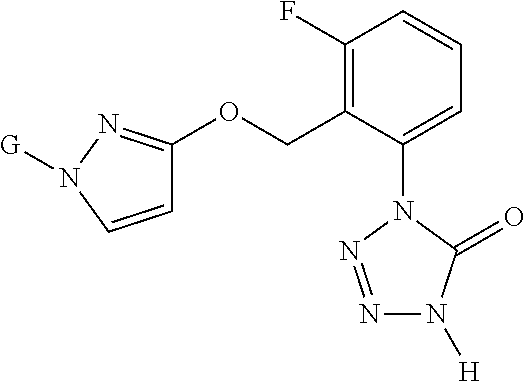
C1=C(N2N=NN([H])C2=O)C(COC2=NN([G])C=C2)=C(F)C=C1
